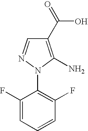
C1(F)=CC=CC(F)=C1N1C(N)=C(C(O)=O)C=N1
